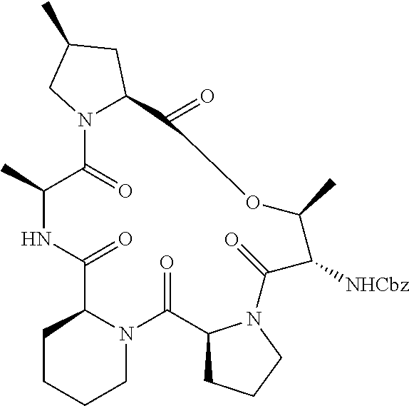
C1CCCN2C1C(=O)NC(C)C(=O)N1C(CC(C)C1)C(=O)OC(C)C([NHCbz])C(=O)N1C(C2=O)CCC1
